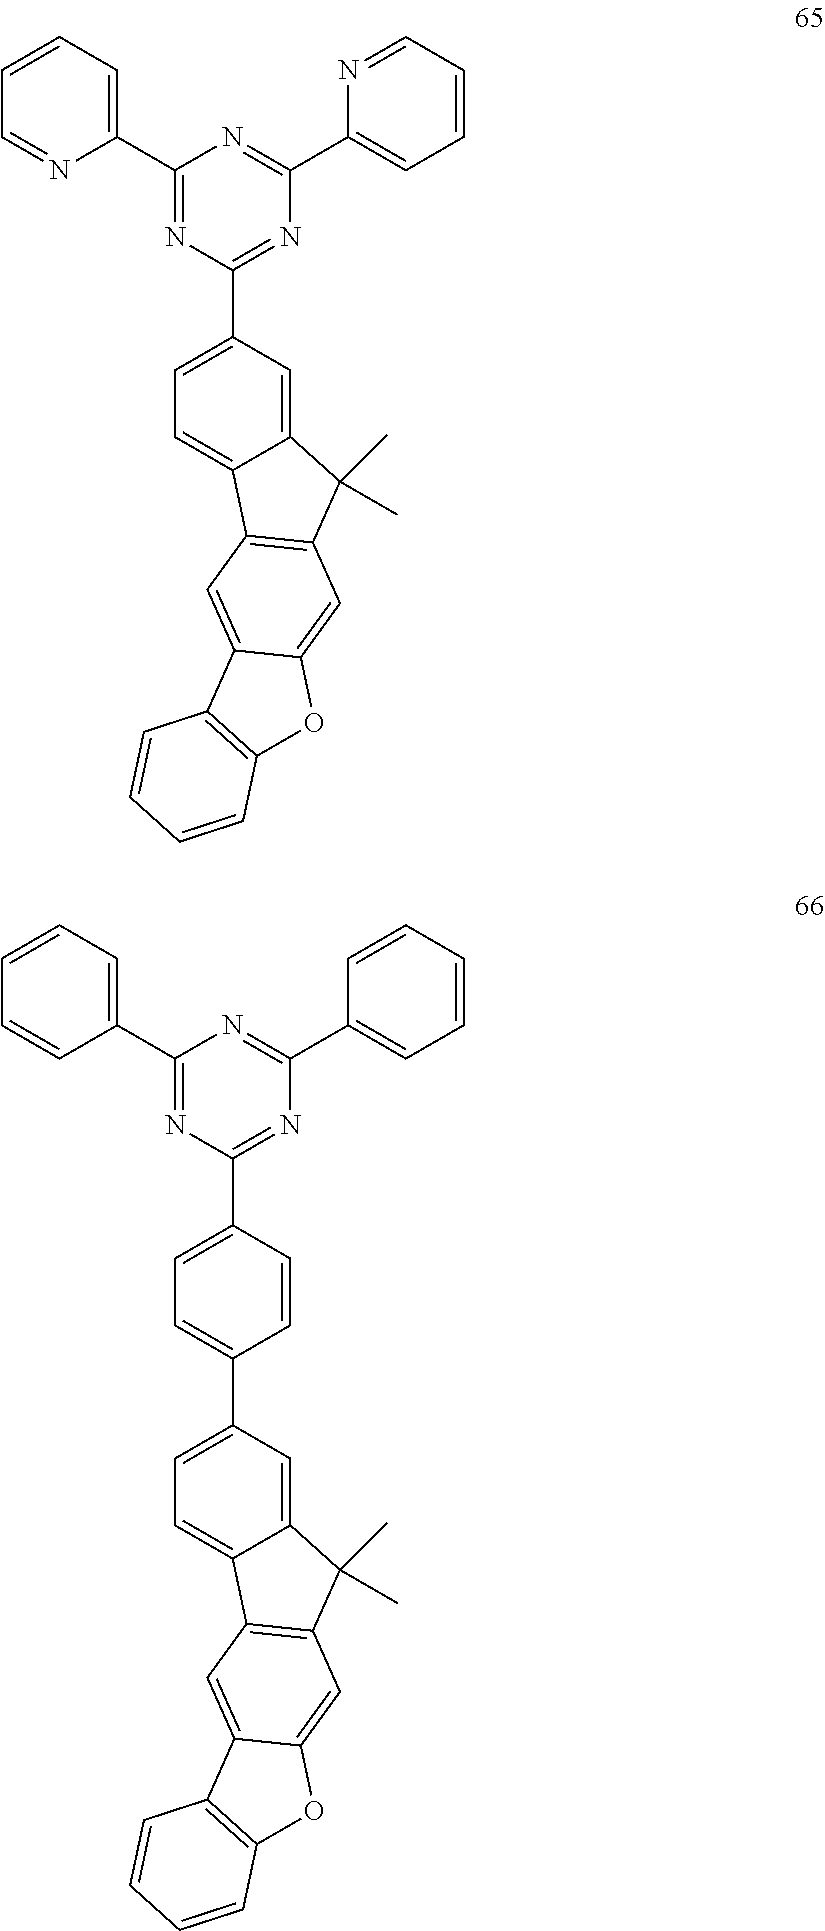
C1=CC=C(C2=NC(C3=CC=C4C(=C3)C(C)(C)C3=C4C=C4C(=C3)OC3=C4C=CC=C3)=NC(C3=CC=CC=N3)=N2)N=C1.C1=C(C2=CC=C(C3=NC(C4=CC=CC=C4)=NC(C4=CC=CC=C4)=N3)C=C2)C=C2C(=C1)C1=C(C2(C)C)C=C2C(=C1)C1=C(O2)C=CC=C1
